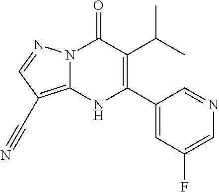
N12C(=C(C#N)C=N1)NC(C1=CC(F)=CN=C1)=C(C(C)C)C2=O
